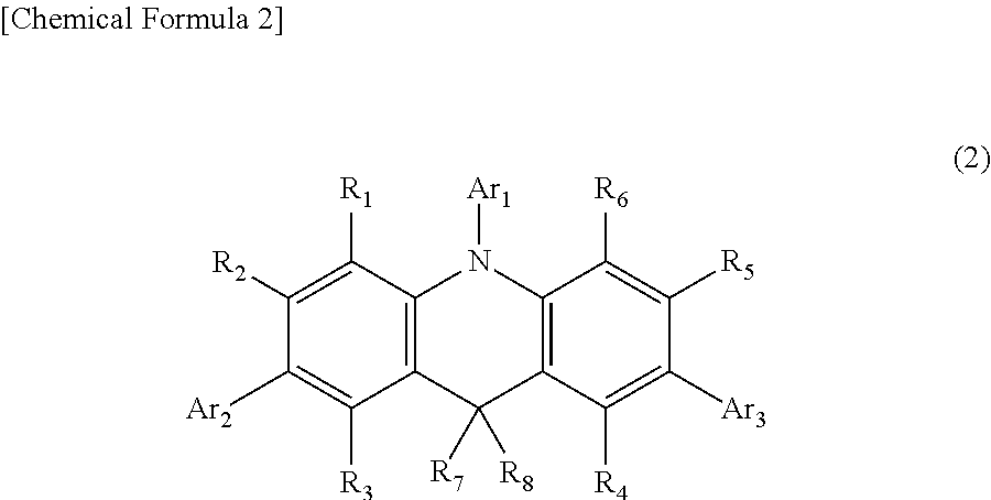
C12=C(N([Ar1])C3=C(C1([R7])[R8])C([R4])=C([Ar3])C([R5])=C3[R6])C([R1])=C([R2])C([Ar2])=C2[R3]
